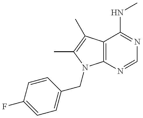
C12=C(C(C)=C(C)N1CC1=CC=C(F)C=C1)C(NC)=NC=N2
